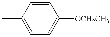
CC1=CC=C([OCH2CH3])C=C1
